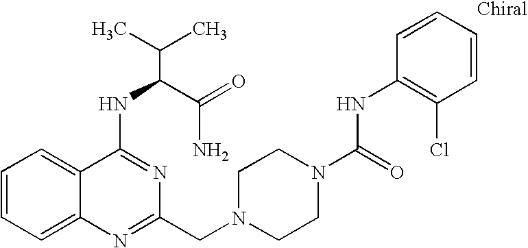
C1=CC=C2C(=C1)C(NC(C(N)=O)C(C)C)=NC(CN1CCN(C(NC3=C(Cl)C=CC=C3)=O)CC1)=N2
